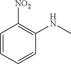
C1=CC=CC(NC)=C1[NO2]
